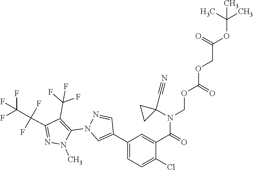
C1(C2=CN(C3=C(C(F)(F)F)C(C(F)(F)C(F)(F)F)=NN3C)N=C2)=CC=C(Cl)C(C(=O)N(C2(C#N)CC2)COC(OCC(=O)OC(C)(C)C)=O)=C1
